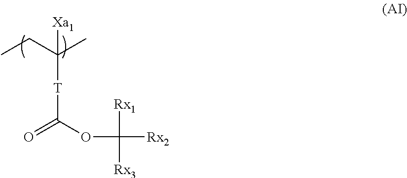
O=C(OC([Rx2])([Rx1])[Rx3])[T]C(C)(CC)[Xa1]
